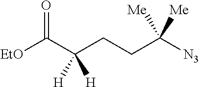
C(CCC([N3])([Me])[Me])(C([EtO])=O)([H])[H]
